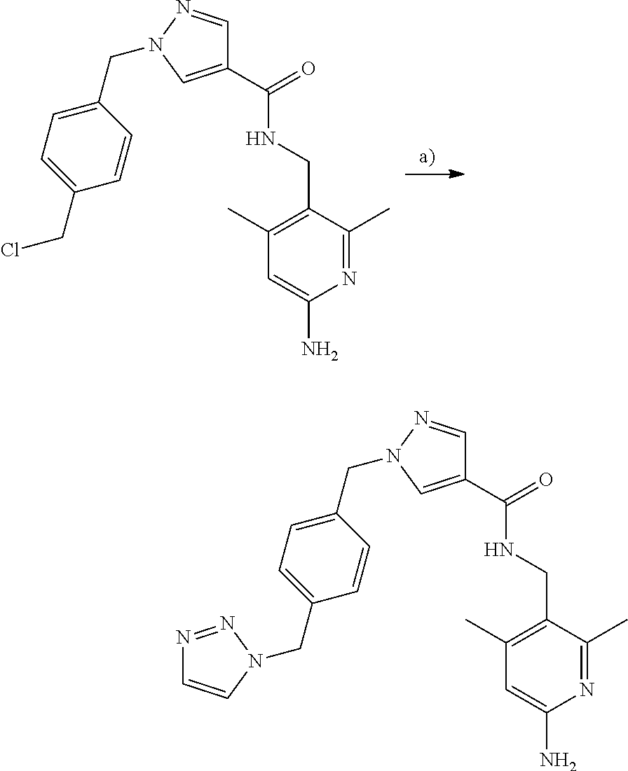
C1(C(=O)NCC2=C(C)C=C(N)N=C2C)=CN(CC2=CC=C(CCl)C=C2)N=C1.C1(C(=O)NCC2=C(C)C=C(N)N=C2C)=CN(CC2=CC=C(CN3C=CN=N3)C=C2)N=C1
